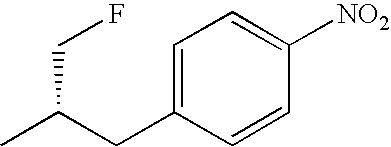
C1=C(CC(C)CF)C=CC([NO2])=C1
